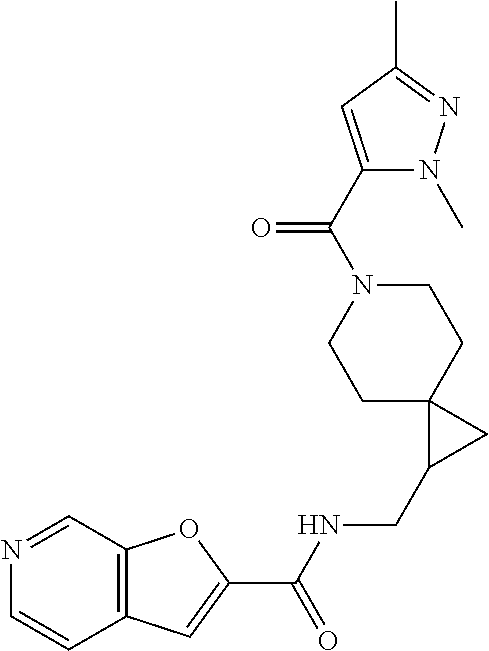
C12=C(C=C(C(NCC3CC34CCN(C(C3=CC(C)=NN3C)=O)CC4)=O)O1)C=CN=C2
